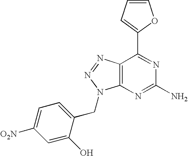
C1=CC=C(C2=NC(N)=NC3=C2N=NN3CC2=CC=C([O2N])C=C2O)O1
